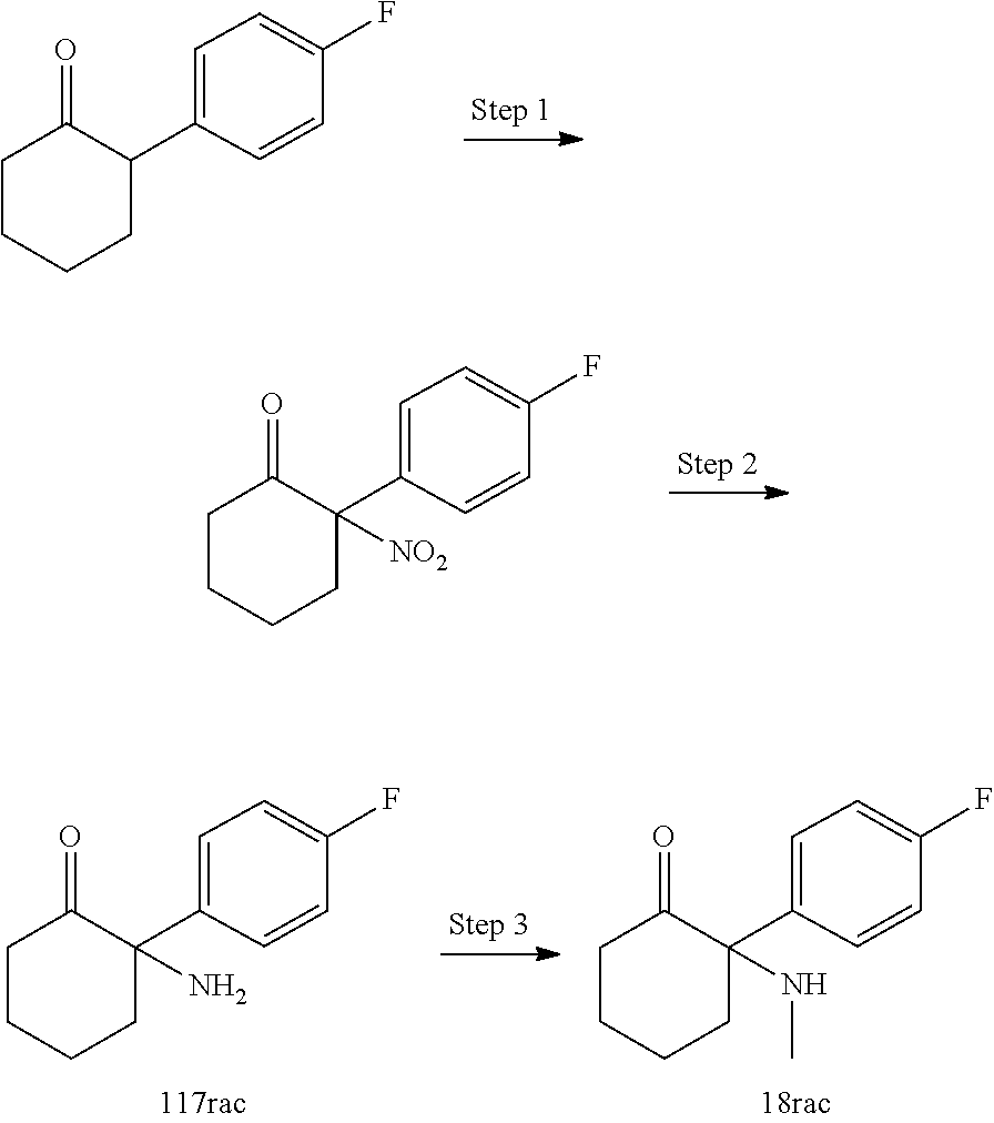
C1=CC(F)=CC=C1C1CCCCC1=O.C1=CC(F)=CC=C1C1([NO2])CCCCC1=O.C1=CC(F)=CC=C1C1(N)CCCCC1=O.C1=CC(F)=CC=C1C1(NC)CCCCC1=O
